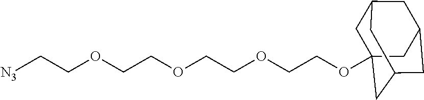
C1C2(OCCOCCOCCOCC[N3])CC3CC(CC1C3)C2
